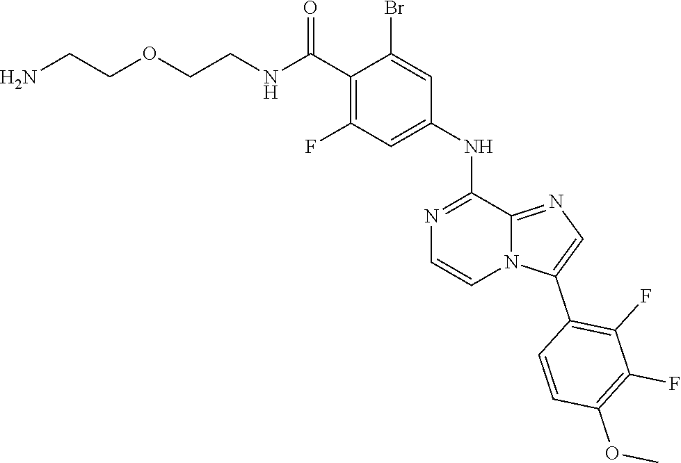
C1(C(NCCOCCN)=O)=C(F)C=C(NC2=NC=CN3C2=NC=C3C2=C(F)C(F)=C(OC)C=C2)C=C1Br
